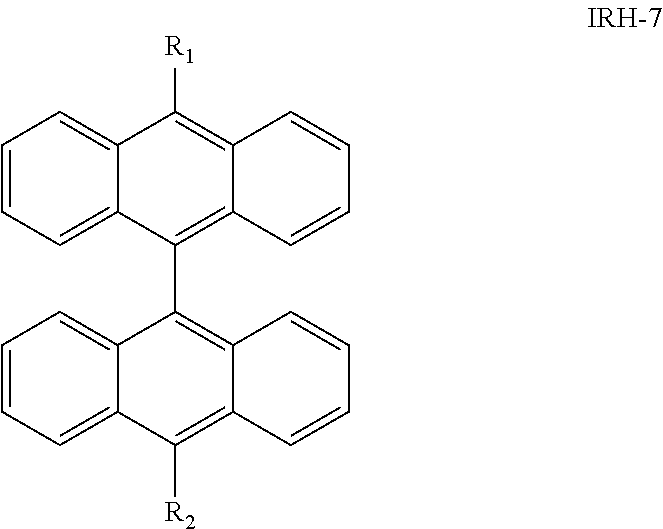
C1=CC=C2C(=C1)C([R1])=C1C(=C2C2=C3C(=C([R2])C4=CC=CC=C24)C=CC=C3)C=CC=C1
